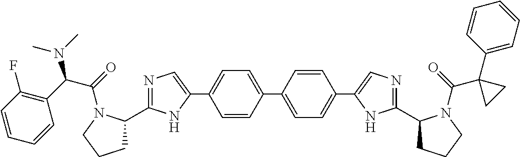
C1=CC(C2=CC=C(C3=CN=C(C4CCCN4C(C4(C5=CC=CC=C5)CC4)=O)N3)C=C2)=CC=C1C1=CN=C(C2CCCN2C(=O)C(C2=C(F)C=CC=C2)N(C)C)N1
